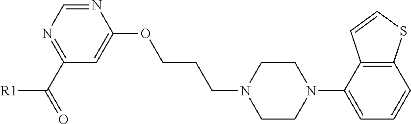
[R1]C(C1=NC=NC(OCCCN2CCN(C3=CC=CC4=C3C=CS4)CC2)=C1)=O
